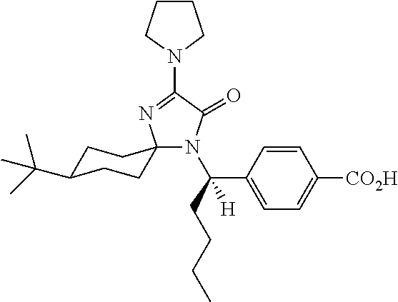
N1(C2=NC3(N(C(CCCC)(C4=CC=C([CO2H])C=C4)[H])C2=O)CCC(C(C)(C)C)CC3)CCCC1
